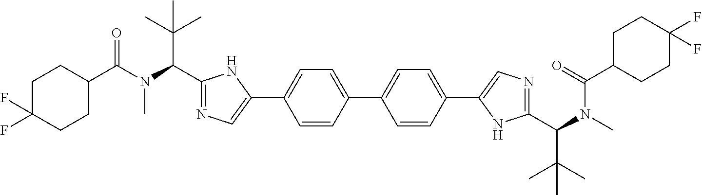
N1=C(C(N(C(C2CCC(F)(F)CC2)=O)C)C(C)(C)C)NC(C2=CC=C(C3=CC=C(C4=CN=C(C(N(C)C(=O)C5CCC(F)(F)CC5)C(C)(C)C)N4)C=C3)C=C2)=C1
